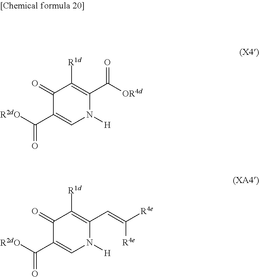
C1(=O)C(C([R2dO])=O)=CN([H])C(C([OR4d])=O)=C1[R1d].C1(=O)C(C([R2dO])=O)=CN([H])C(C=C([R4e])[R4e])=C1[R1d]
